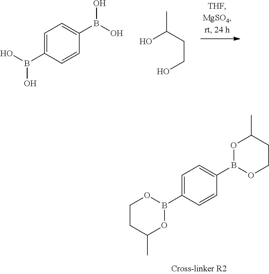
C1CC(C)OB(C2=CC=C(B3OCCC(C)O3)C=C2)O1.C1=C(B(O)O)C=CC(B(O)O)=C1.OC(C)CCO
